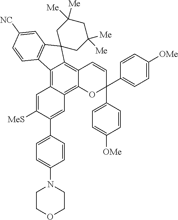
C12=C3C(=C4C(=C1C1(C5=C2C=CC([NC])=C5)CC([Me])([Me])CC([Me])([Me])C1)C=CC(C1=CC=C([OMe])C=C1)(C1=CC=C([OMe])C=C1)O4)C=C(C1=CC=C(N2CCOCC2)C=C1)C([MeS])=C3
